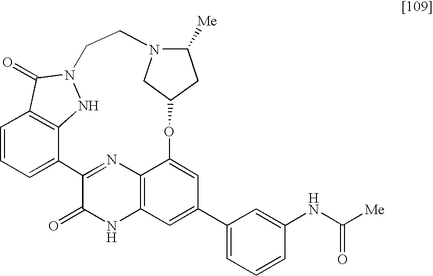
C1=CC=C2C3=C1C(=O)N(N3)CCN1C([Me])CC(OC3=CC(C4=CC=CC(NC([Me])=O)=C4)=CC4=C3N=C2C(=O)N4)C1
